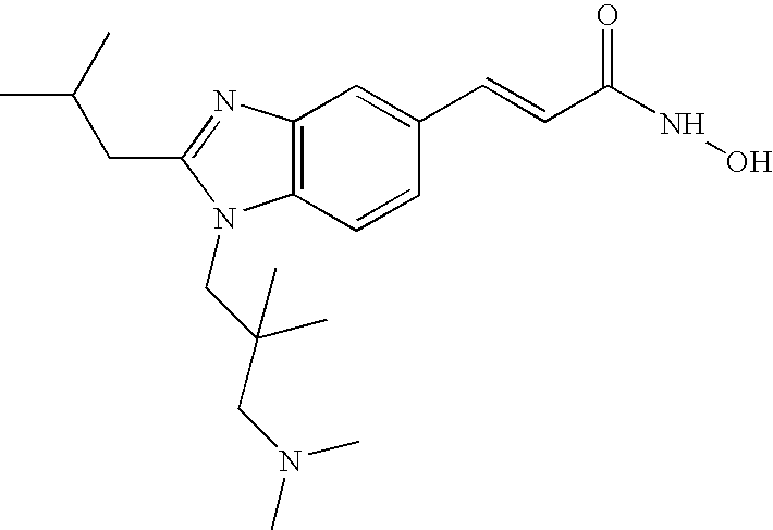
C12=C(N=C(CC(C)C)N1CC(CN(C)C)(C)C)C=C(C=CC(NO)=O)C=C2
